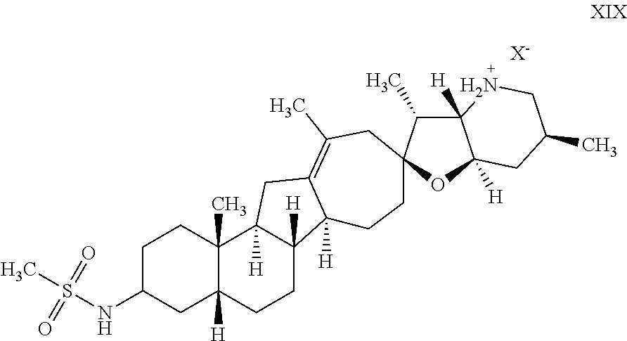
C1C(NS(=O)(=O)C)CC2([H])C(C)(C1)C1([H])C([H])(CC2)C2([H])C(=C(C)CC3(CC2)C(C)C2([H])C([H])(O3)CC(C)CN2)C1.[X-]
